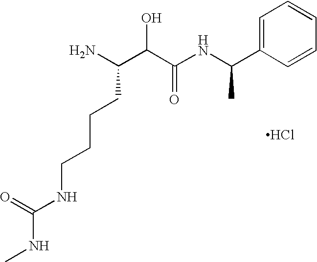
NC(C(C(NC(C1=CC=CC=C1)C)=O)O)CCCCNC(=O)NC.Cl
